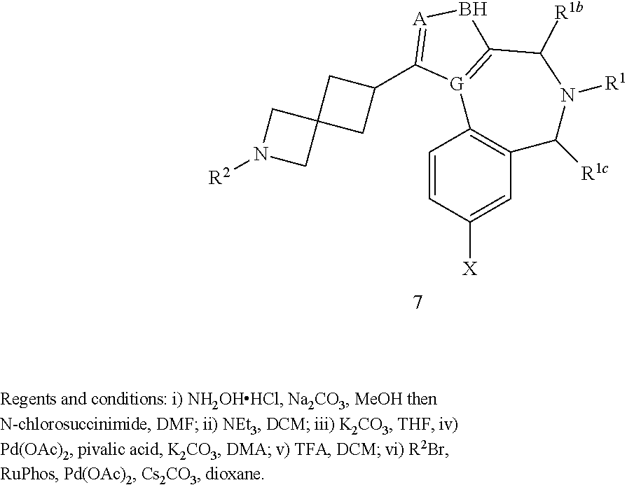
C1(C2=[A]BC3=[G]2C2=C(C=C([X])C=C2)C([R1c])N([R1])C3[R1b])CC2(C1)CN([R2])C2
